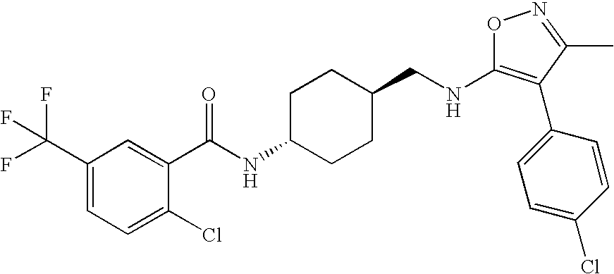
O1C(NCC2CCC(NC(=O)C3=CC(C(F)(F)F)=CC=C3Cl)CC2)=C(C2=CC=C(Cl)C=C2)C(C)=N1
